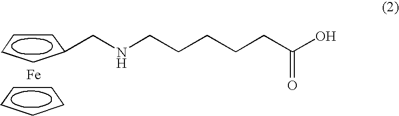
N(CCCCCC(O)=O)Cc1ccc-c1.c1cccc-1.[Fe]
